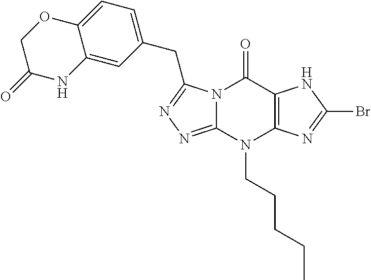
N12C(=NN=C1CC1=CC=C3C(=C1)NC(=O)CO3)N(CCCCC)C1=C(C2=O)NC(Br)=N1
